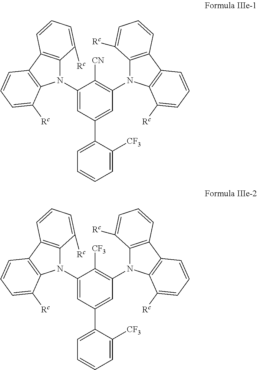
C1(N2C3=C(C4=C2C([Rc])=CC=C4)C=CC=C3[Rc])=CC(C2=CC=CC=C2[CF3])=CC(N2C3=C(C4=C2C([Rc])=CC=C4)C=CC=C3[Rc])=C1[CN].C1(N2C3=C(C4=C2C([Rc])=CC=C4)C=CC=C3[Rc])=CC(C2=CC=CC=C2[CF3])=CC(N2C3=C(C4=C2C([Rc])=CC=C4)C=CC=C3[Rc])=C1[CF3]
